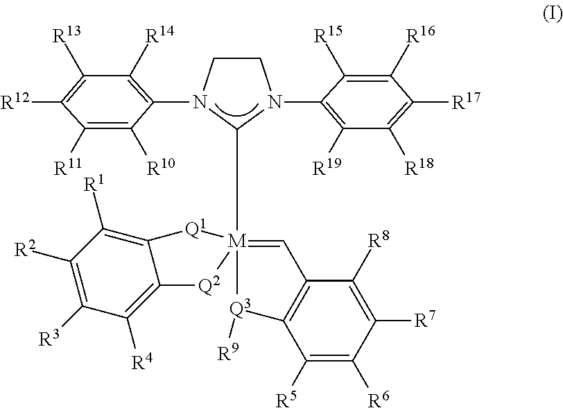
C1CN(C2=C([R14])C([R13])=C([R12])C([R11])=C2[R10])C([M]23(=CC4=C(C([R5])=C([R6])C([R7])=C4[R8])[Q3]2[R9])[Q1]C2=C([R1])C([R2])=C([R3])C([R4])=C2[Q2]3)N1C1=C([R19])C([R18])=C([R17])C([R16])=C1[R15]
